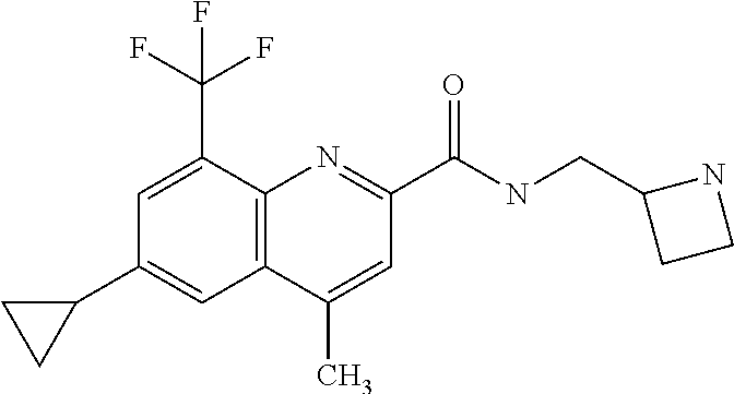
C1(C)=CC(C(NCC2CCN2)=O)=NC2=C1C=C(C1CC1)C=C2C(F)(F)F
